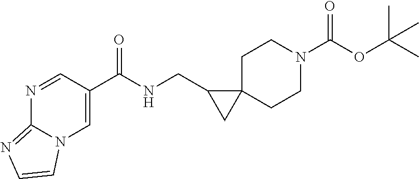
C1(C(NCC2CC23CCN(C(OC(C)(C)C)=O)CC3)=O)=CN2C(=NC=C2)N=C1
